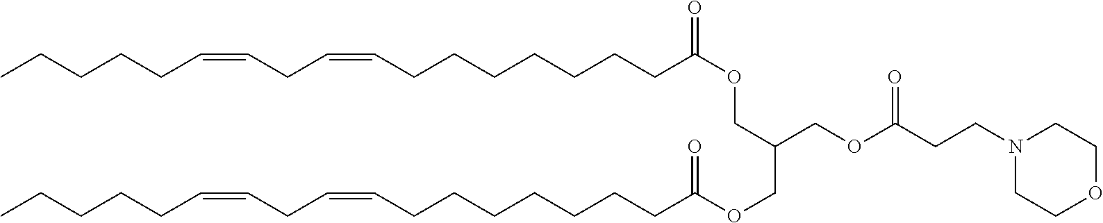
CCCCCC=CCC=CCCCCCCCC(OCC(COC(CCCCCCCC=CCC=CCCCCC)=O)COC(CCN1CCOCC1)=O)=O
